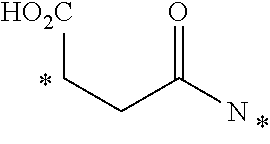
[HO2C]CCC(N)=O
